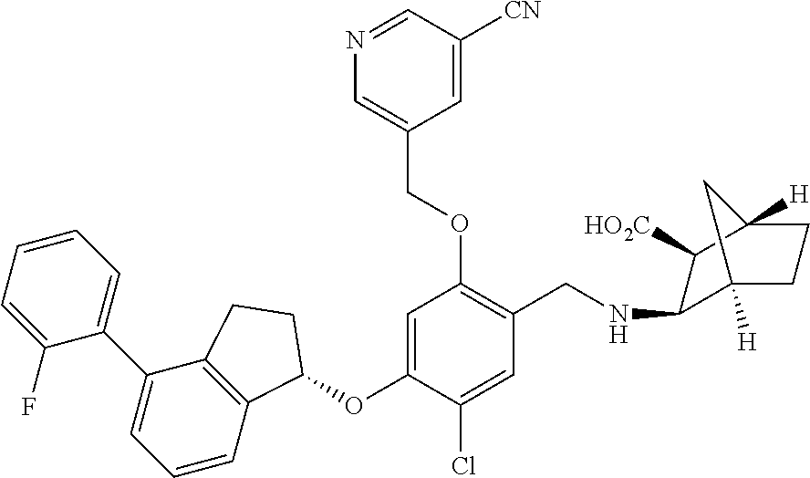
C1(F)=CC=CC=C1C1=CC=CC2=C1CCC2OC1=CC(OCC2=CN=CC([CN])=C2)=C(CNC2C3([H])CCC([H])(C2[HO2C])C3)C=C1Cl
